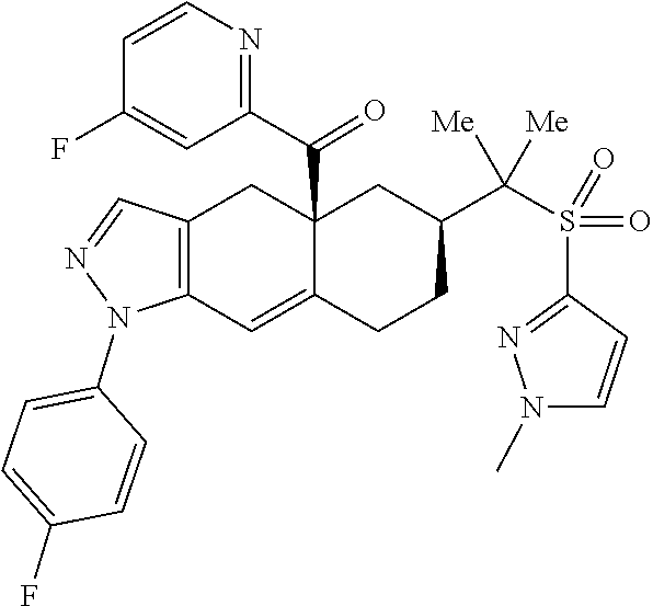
N1(C)C=CC(S(C([Me])(C2CC3(C(C4=NC=CC(F)=C4)=O)C(=CC4=C(C=NN4C4=CC=C(F)C=C4)C3)CC2)[Me])(=O)=O)=N1
